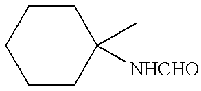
C1CCCC(C)([NHCHO])C1
